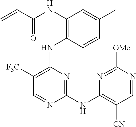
N(C1=C(NC2=C([F3C])C=NC(NC3=C([CN])C=NC([OMe])=N3)=N2)C=CC(C)=C1)C(C=C)=O
